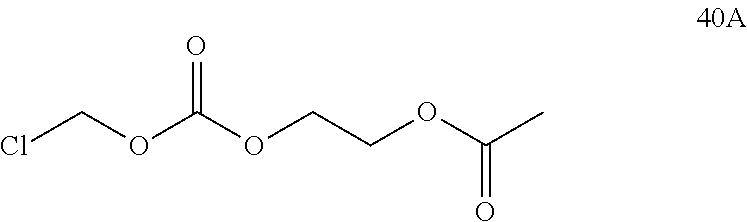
ClCOC(OCCOC(C)=O)=O
